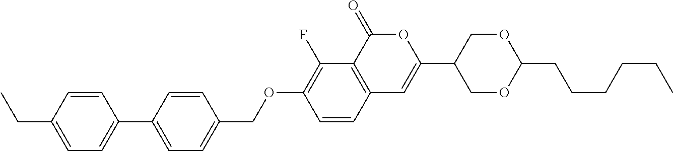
C12=C(C(=O)OC(C3COC(CCCCCC)OC3)=C1)C(F)=C(OCC1=CC=C(C3=CC=C(CC)C=C3)C=C1)C=C2
